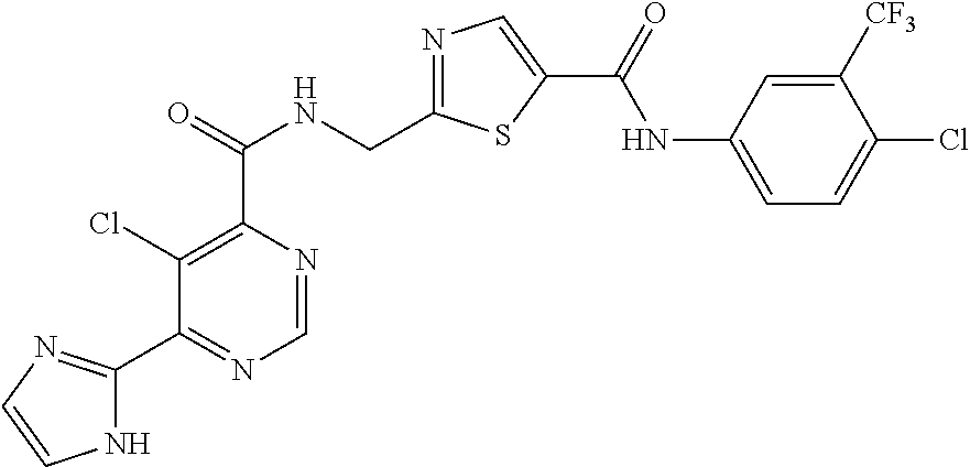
C1=NC(C(=O)NCC2=NC=C(C(=O)NC3=CC=C(Cl)C([CF3])=C3)S2)=C(Cl)C(C2=NC=CN2)=N1
